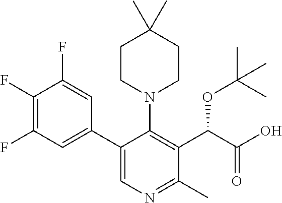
C1(F)=C(F)C=C(C2=CN=C(C)C(C(C(O)=O)OC(C)(C)C)=C2N2CCC(C)(C)CC2)C=C1F
